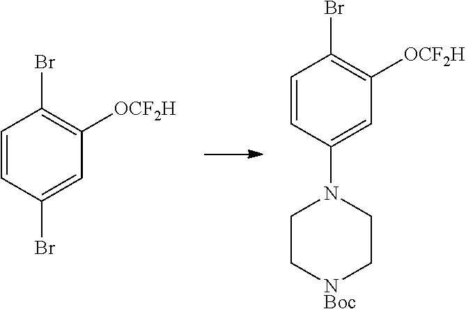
C1=CC(Br)=CC([OCF2H])=C1Br.C1=CC(N2CC[NBoc]CC2)=CC([OCF2H])=C1Br
